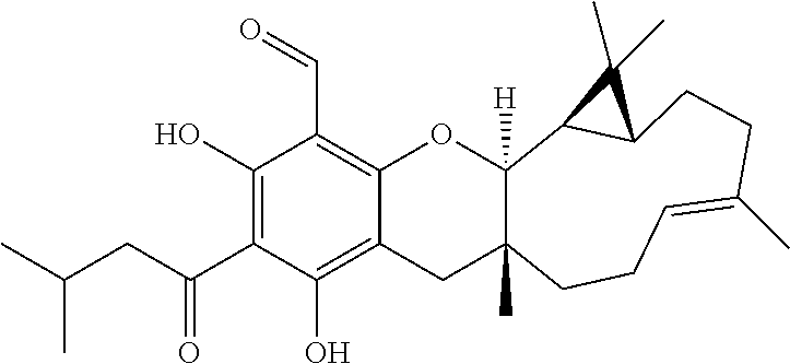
C1(O)=C(C(=O)CC(C)C)C(O)=C2C(=C1C=O)OC1([H])C(C)(C2)CCC=C(C)CCC2C1C2(C)C
